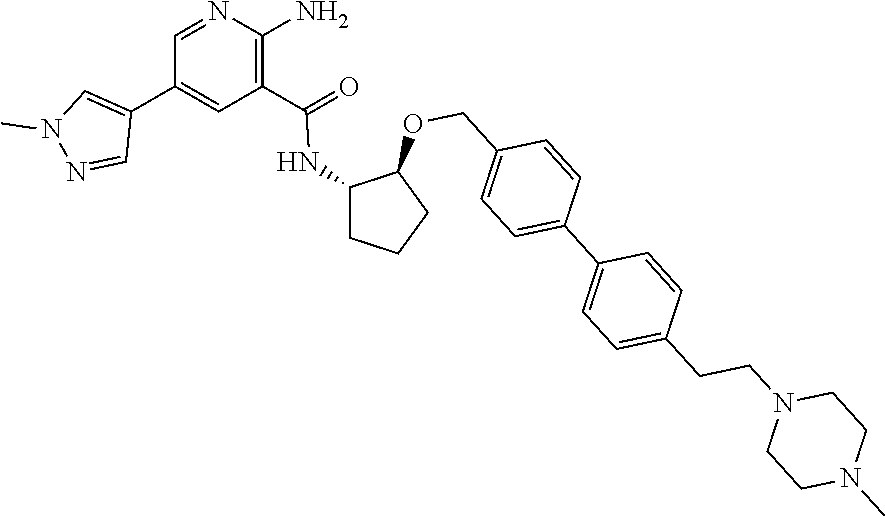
C1=NC(N)=C(C(NC2CCCC2OCC2=CC=C(C3=CC=C(CCN4CCN(C)CC4)C=C3)C=C2)=O)C=C1C1=CN(C)N=C1
